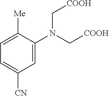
C1=C(N(C[COOH])C[COOH])C([Me])=CC=C1[CN]
